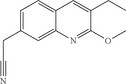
C1=C(CC#N)C=C2C(=C1)C=C(CC)C(OC)=N2
